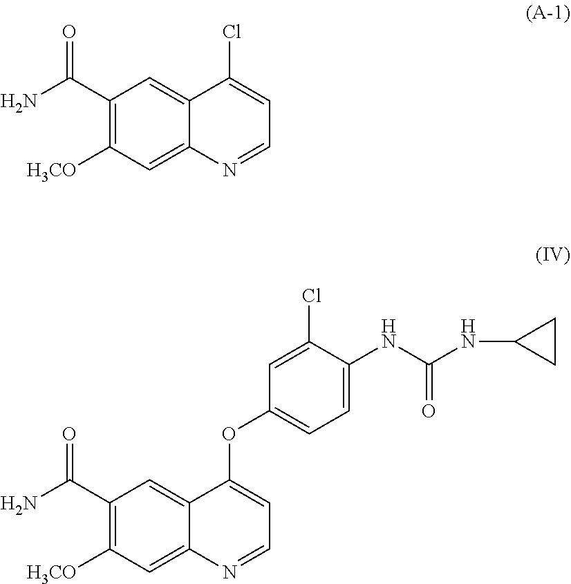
C1(Cl)=CC(OC2=CC=NC3=CC([H3CO])=C(C(N)=O)C=C23)=CC=C1NC(NC1CC1)=O.ClC1=CC=NC2=CC([H3CO])=C(C(N)=O)C=C12
